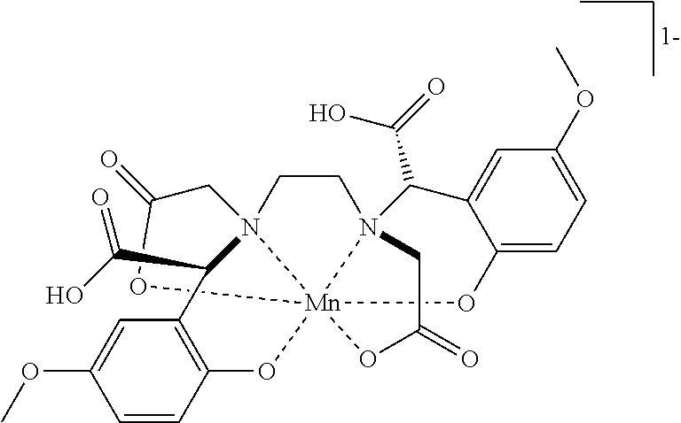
OC(=O)C1C2=C(C=CC(OC)=C2)O[Mn]2345N(C(C(O)=O)C6=CC(OC)=CC=C6O2)(CCN13CC(=O)O4)CC(=O)O5
